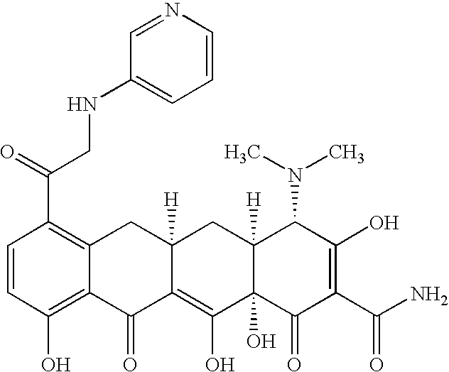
C1=CC(O)=C2C(=C1C(CNC1=CC=CN=C1)=O)CC1([H])C(=C(O)C3(O)C([H])(C1)C(N(C)C)C(O)=C(C(N)=O)C3=O)C2=O
